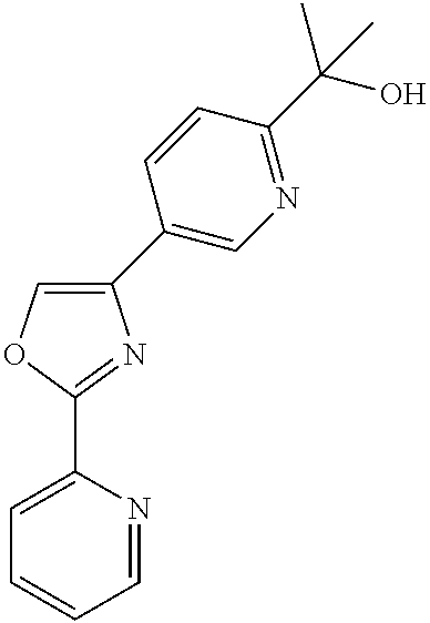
C1=CC=NC(C2=NC(C3=CN=C(C(O)(C)C)C=C3)=CO2)=C1
